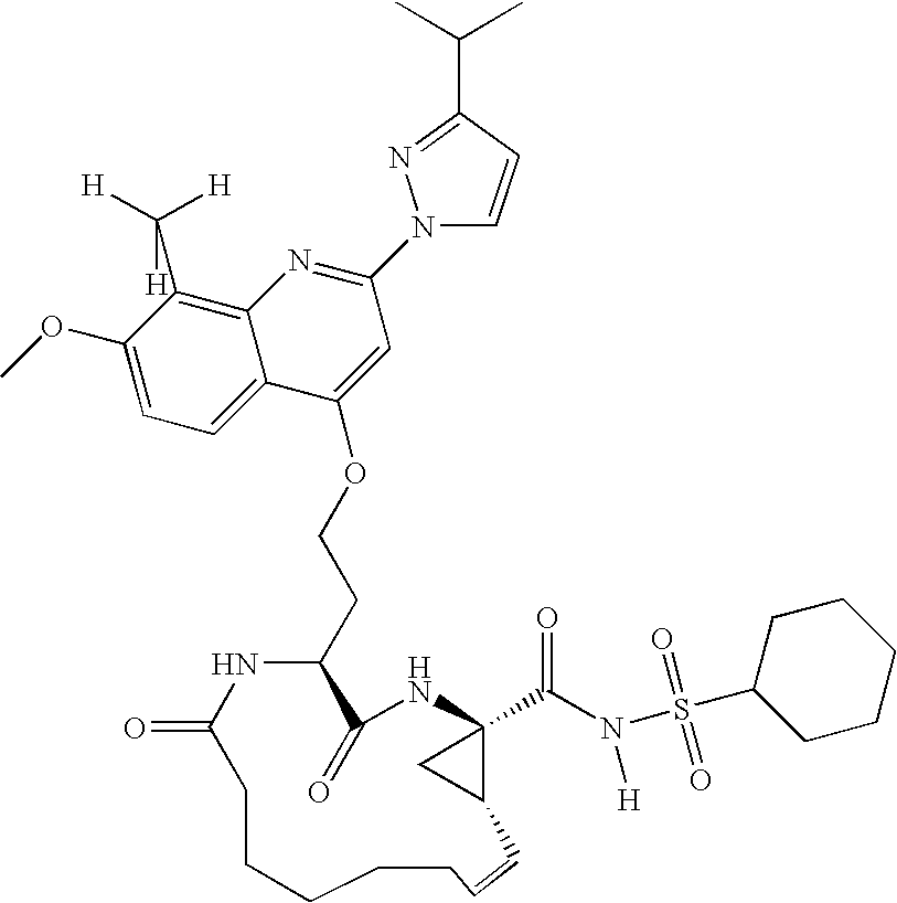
C1(OC)=CC=C2C(=C1C([H])([H])[H])N=C(N1C=CC(C(C)C)=N1)C=C2OCCC1C(=O)NC2(C(N(S(=O)(=O)C3CCCCC3)[H])=O)C(C2)C=CCCCCCC(=O)N1
